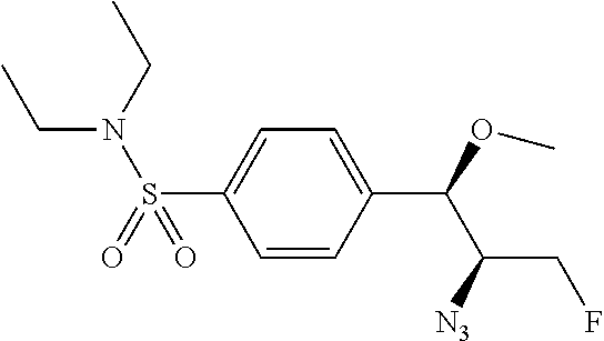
C1=CC(C(OC)C([N3])CF)=CC=C1S(N(CC)CC)(=O)=O
